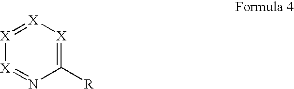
[X]1=[X][X]=C([R])N=[X]1
